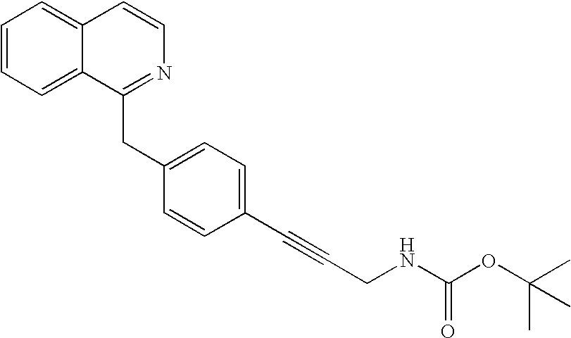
C1=CC=C2C(=C1)C=CN=C2CC1=CC=C(C#CCNC(OC(C)(C)C)=O)C=C1
